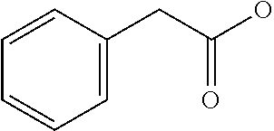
C1=C(CC(O)=O)C=CC=C1
